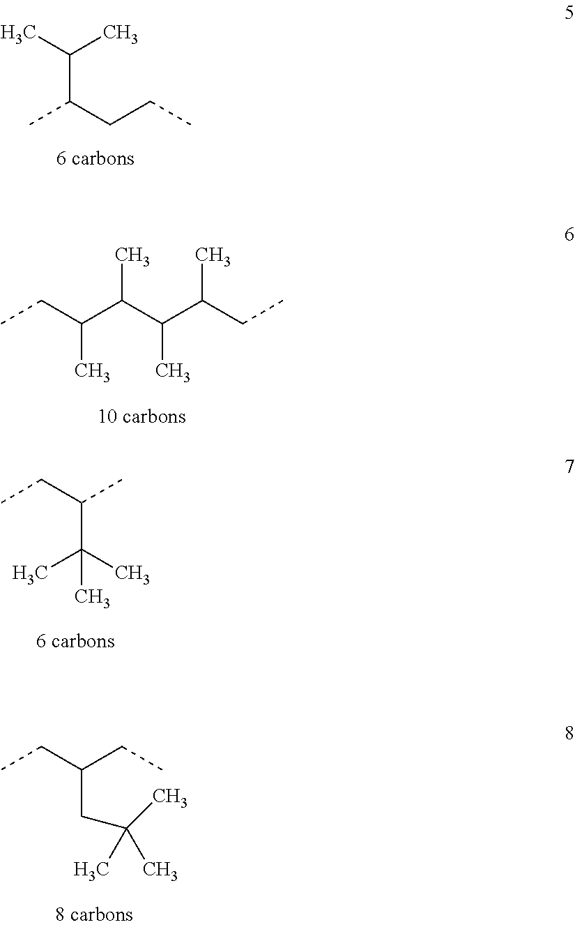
C(C(C)CCC)(C)C.C(C(C(C(CC)C)C)C)(CC)C.C(C(C)C(C)(C)C)C.C(C(CC)CC(C)(C)C)C
